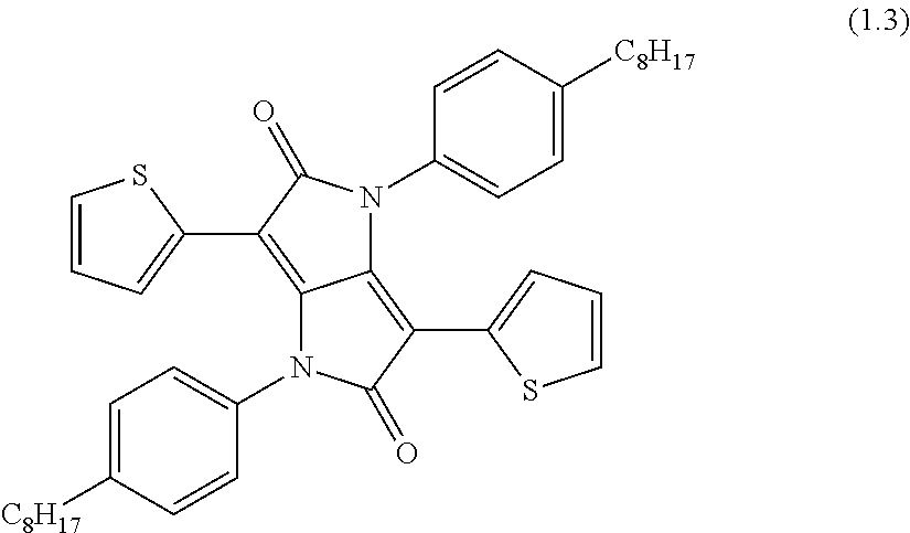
C12=C(C3=CC=CS3)C(=O)N(C3=CC=C([C8H17])C=C3)C1=C(C1=CC=CS1)C(=O)N2C1=CC=C([C8H17])C=C1
